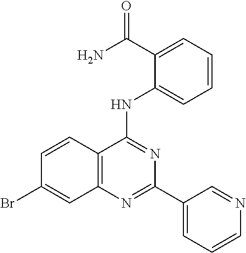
C12=C(N=C(C3=CC=CN=C3)N=C1NC1=CC=CC=C1C(N)=O)C=C(Br)C=C2
